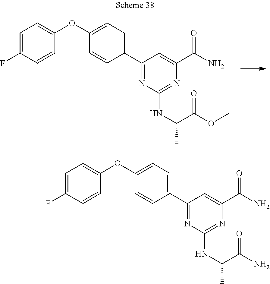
C1(C2=CC=C(OC3=CC=C(F)C=C3)C=C2)=NC(NC(C(=O)OC)C)=NC(C(N)=O)=C1.C1(C2=CC=C(OC3=CC=C(F)C=C3)C=C2)=NC(NC(C(=O)N)C)=NC(C(N)=O)=C1
